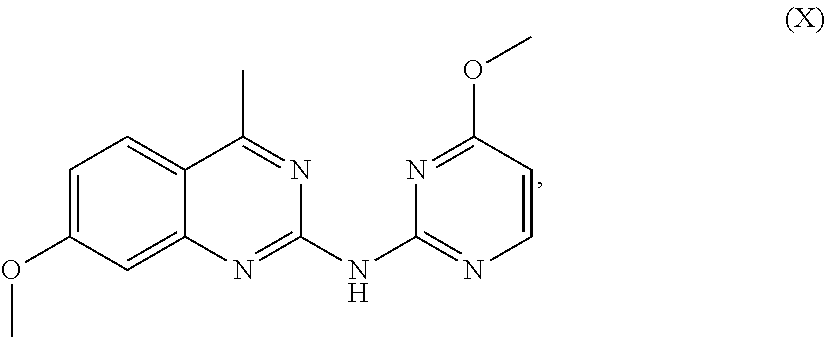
C1=C(OC)C=C2C(=C1)C(C)=NC(NC1=NC=CC(OC)=N1)=N2
